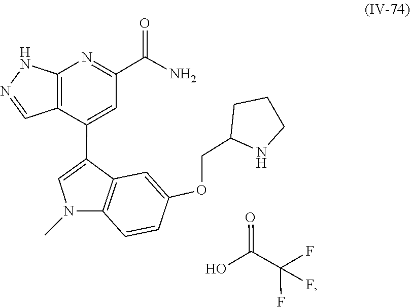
C1C(COC2=CC3=C(C=C2)N(C)C=C3C2=CC(C(=O)N)=NC3=C2C=NN3)NCC1.OC(C(F)(F)F)=O
